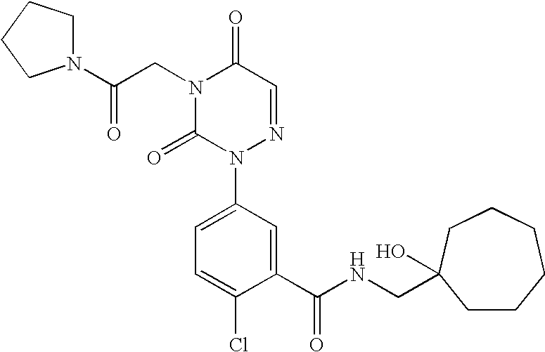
C1(C(NCC2(O)CCCCCC2)=O)=CC(N2N=CC(=O)N(CC(N3CCCC3)=O)C2=O)=CC=C1Cl
